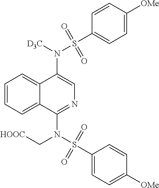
N(C1=CN=C(N(S(C2=CC=C([OMe])C=C2)(=O)=O)C[HOOC])C2=CC=CC=C12)([D3C])S(C1=CC=C([OMe])C=C1)(=O)=O
